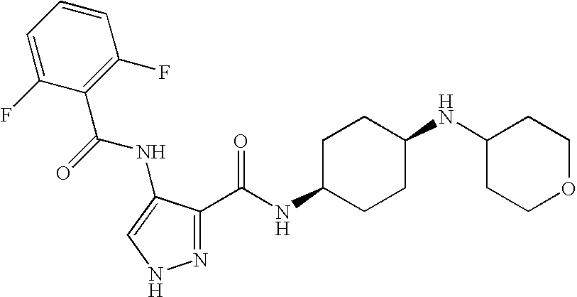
C1=C(F)C(C(NC2=CNN=C2C(=O)NC2CCC(NC3CCOCC3)CC2)=O)=C(F)C=C1
